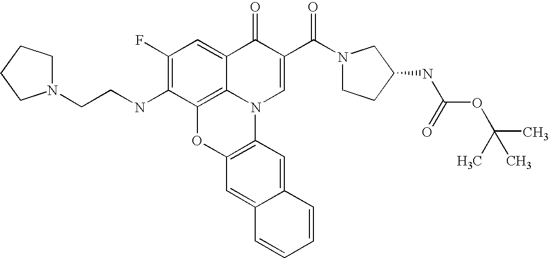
C1(F)=C(NCCN2CCCC2)C2=C3C(=C1)C(=O)C(C(N1CCC(NC(OC(C)(C)C)=O)C1)=O)=CN3C1=C(O2)C=C2C(=C1)C=CC=C2
